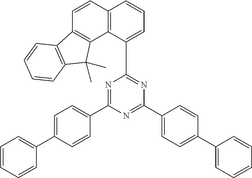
N1=C(C2=CC=C(C3=CC=CC=C3)C=C2)N=C(C2=CC=C(C3=CC=CC=C3)C=C2)N=C1C1=CC=CC2=C1C1=C(C=C2)C2=C(C1(C)C)C=CC=C2
